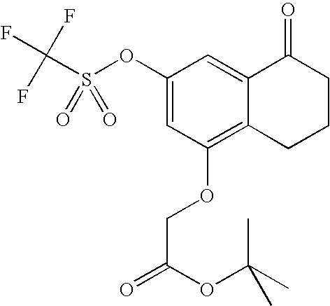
C1(OS(C(F)(F)F)(=O)=O)=CC(OCC(=O)OC(C)(C)C)=C2C(=C1)C(=O)CCC2
